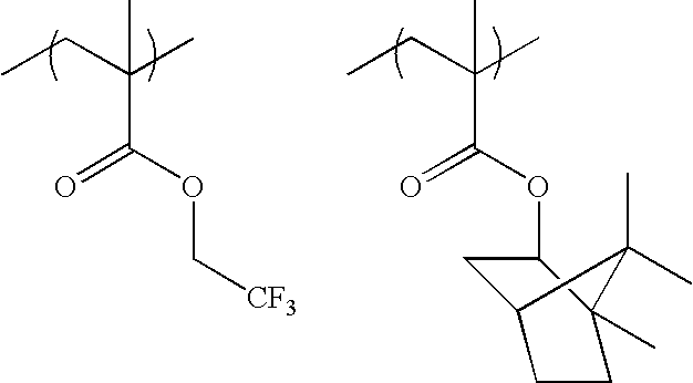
CCC(C)(C(OC[CF3])=O)C.CCC(C)(C(=O)OC1CC2CCC1(C)C2(C)C)C
